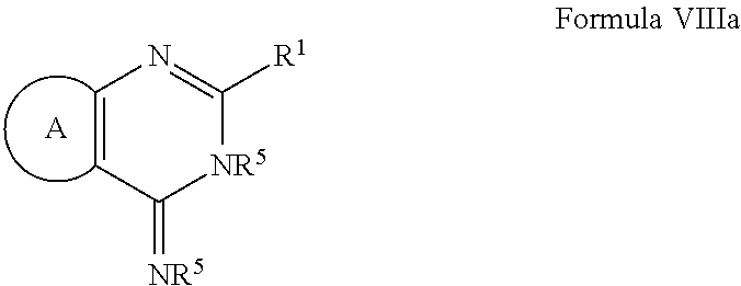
C1=CC(=[NR5])[NR5]C([R1])=N1.[A]
